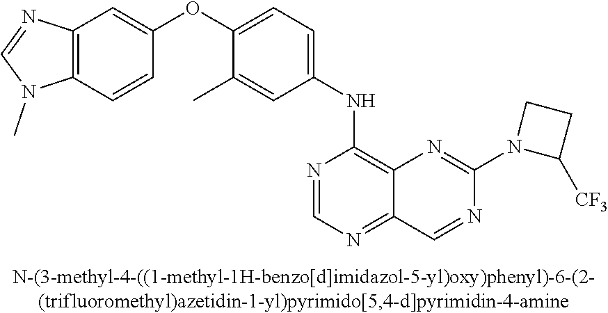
C12=C(C=CC(OC3=CC=C(NC4=C5C(=NC=N4)C=NC(N4C([CF3])CC4)=N5)C=C3C)=C1)N(C)C=N2
